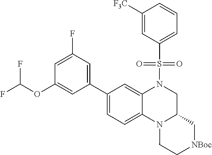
C1=C(F)C=C(C2=CC=C3C(=C2)N(S(C2=CC=CC([F3C])=C2)(=O)=O)CC2N3CC[NBoc]C2)C=C1OC(F)F
